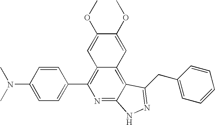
C1=C(N(C)C)C=CC(C2=C3C(=C4C(=N2)NN=C4CC2=CC=CC=C2)C=C(OC)C(OC)=C3)=C1
